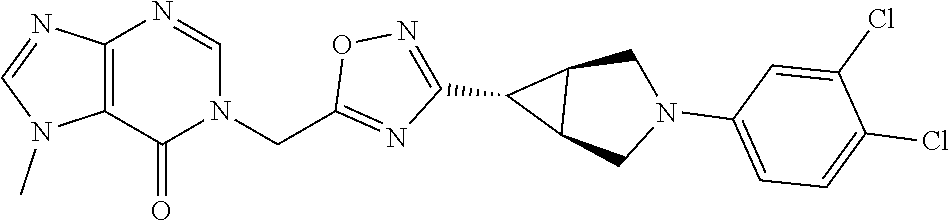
C12=C(C(=O)N(CC3=NC(C4C5C4CN(C4=CC=C(Cl)C(Cl)=C4)C5)=NO3)C=N1)N(C)C=N2
